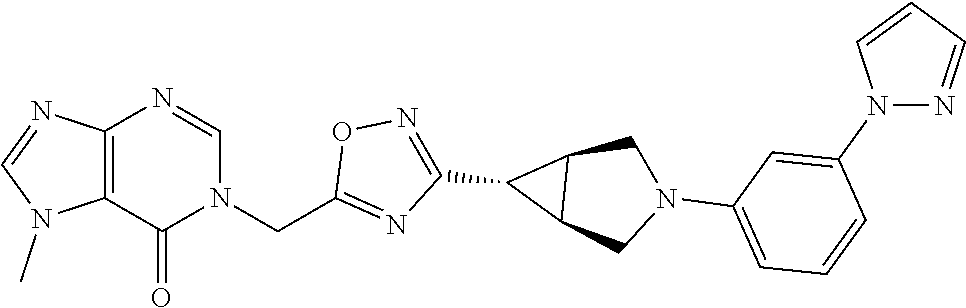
C12=C(N=CN(CC3=NC(C4C5C4CN(C4=CC=CC(N6N=CC=C6)=C4)C5)=NO3)C1=O)N=CN2C
